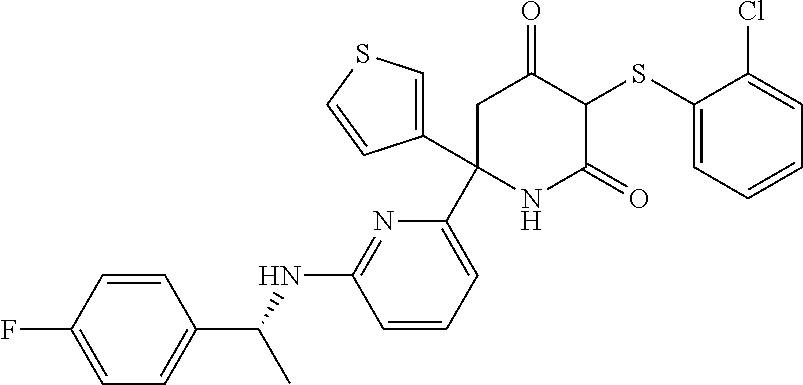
C1(SC2C(=O)CC(C3=CC=CC(NC(C4=CC=C(F)C=C4)C)=N3)(C3=CSC=C3)NC2=O)=CC=CC=C1Cl
